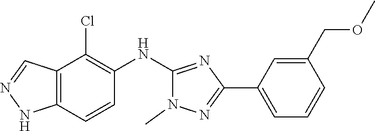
C12=C(NN=C1)C=CC(NC1=NC(C3=CC=CC(COC)=C3)=NN1C)=C2Cl
